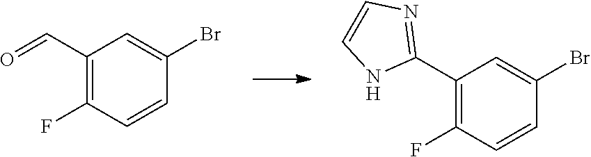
C(=O)C1=C(F)C=CC(Br)=C1.C1=CNC(C2=C(F)C=CC(Br)=C2)=N1
